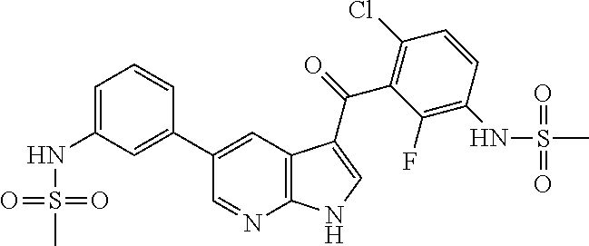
C1=C(NS(C)(=O)=O)C=C(C2=CC3=C(N=C2)NC=C3C(C2=C(Cl)C=CC(NS(C)(=O)=O)=C2F)=O)C=C1
